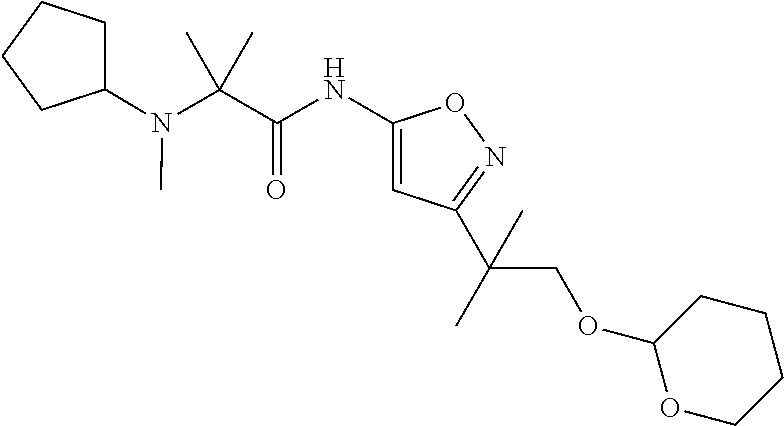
N(C(C(NC1=CC(C(C)(COC2OCCCC2)C)=NO1)=O)(C)C)(C1CCCC1)C
